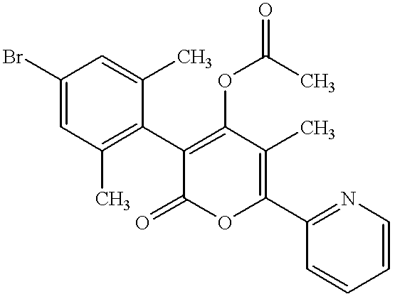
BrC1=CC(C)=C(C2=C(OC(C)=O)C(C)=C(C3=NC=CC=C3)OC2=O)C(C)=C1
